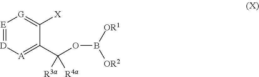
[E]1=[D][A]=C(C(OB([OR1])[OR2])([R3a])[R4a])C([X])=[G]1
